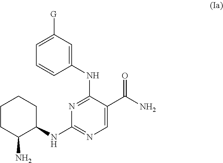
C1=C([G])C=C(NC2=NC(NC3CCCCC3N)=NC=C2C(N)=O)C=C1
